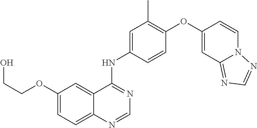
C12=CC=C(OCCO)C=C1C(NC1=CC(C)=C(OC3=CC4=NC=NN4C=C3)C=C1)=NC=N2
